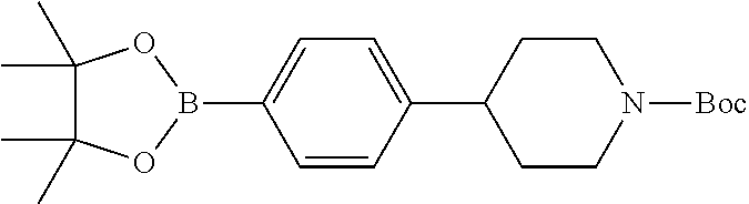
B1(C2=CC=C(C3CCN([Boc])CC3)C=C2)OC(C)(C)C(C)(C)O1
